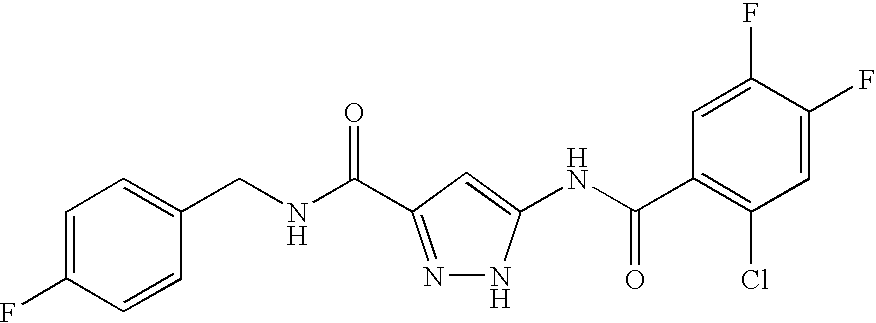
C1=C(F)C=CC(CNC(=O)C2=NNC(NC(C3=C(Cl)C=C(F)C(F)=C3)=O)=C2)=C1
